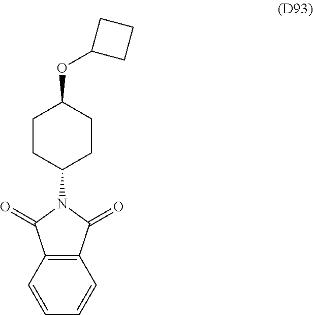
C12=C(C=CC=C1)C(=O)N(C1CCC(OC3CCC3)CC1)C2=O
